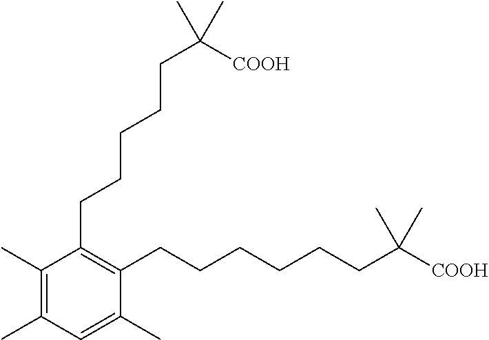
C1(C)=C(C)C=C(C)C(CCCCCCC([COOH])(C)C)=C1CCCCCC([COOH])(C)C
